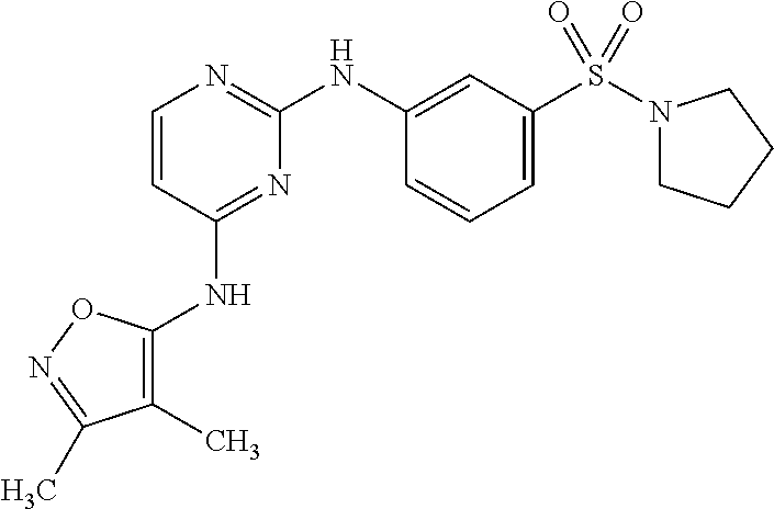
C1=CC(NC2=C(C)C(C)=NO2)=NC(NC2=CC(S(N3CCCC3)(=O)=O)=CC=C2)=N1
